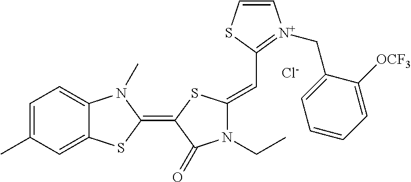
[Cl-].C1=C(C)C=C2C(=C1)N(C)C(=C1C(=O)N(CC)C(=CC3=[N+](CC4=CC=CC=C4[OCF3])C=CS3)S1)S2
